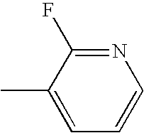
C1(C)=CC=CN=C1F
